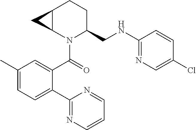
C1(C(=O)N2C(CNC3=NC=C(Cl)C=C3)CCC3C2C3)=CC(C)=CC=C1C1=NC=CC=N1
